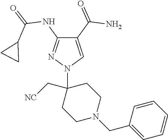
C1(C(=O)N)=CN(C2(C[NC])CCN(CC3=CC=CC=C3)CC2)N=C1NC(=O)C1CC1
